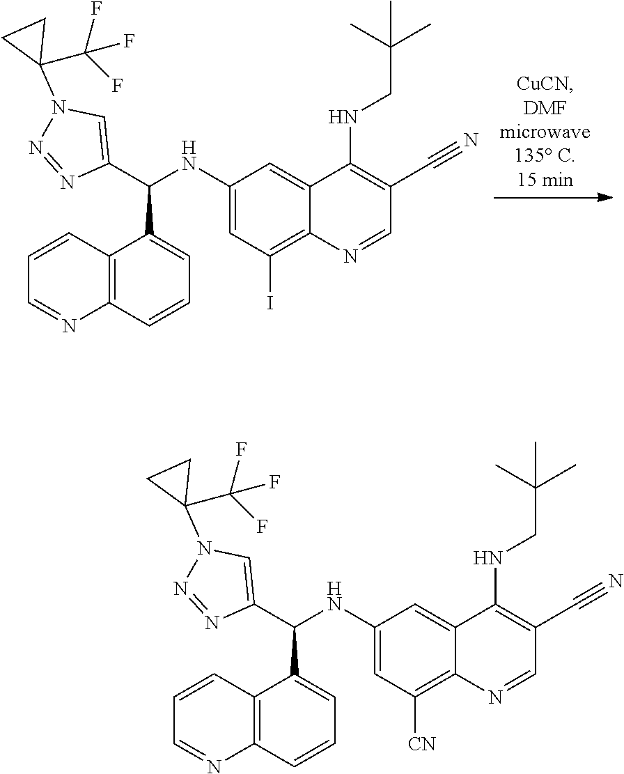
C1(C(C2=CN(C3(C(F)(F)F)CC3)N=N2)NC2=CC(I)=C3C(=C2)C(NCC(C)(C)C)=C(C#N)C=N3)=CC=CC2=C1C=CC=N2.C1(C(C2=CN(C3(C(F)(F)F)CC3)N=N2)NC2=CC([CN])=C3C(=C2)C(NCC(C)(C)C)=C(C#N)C=N3)=CC=CC2=C1C=CC=N2
